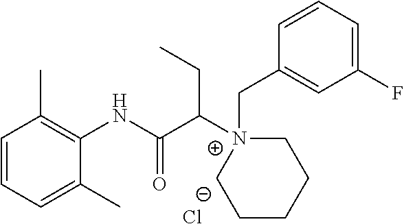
C1=CC=C(C)C(NC(C([N+]2(CC3=CC(F)=CC=C3)CCCCC2)CC)=O)=C1C.[Cl-]
